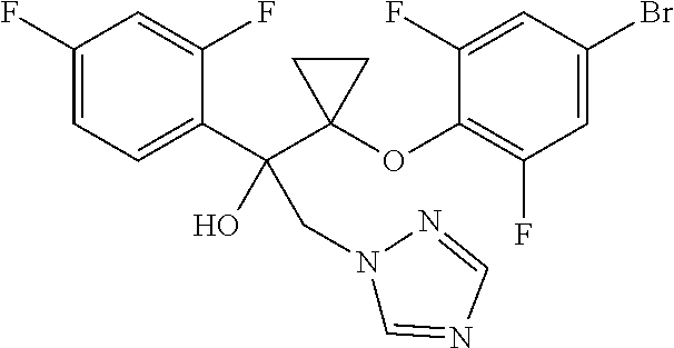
C1=C(F)C=C(F)C(C(C2(OC3=C(F)C=C(Br)C=C3F)CC2)(O)CN2C=NC=N2)=C1
